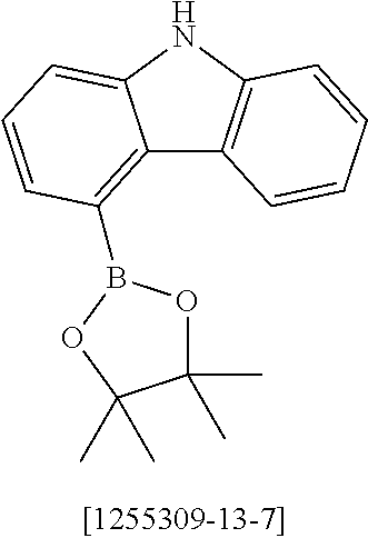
C12=C(B3OC(C)(C)C(C)(C)O3)C=CC=C1NC1=C2C=CC=C1
